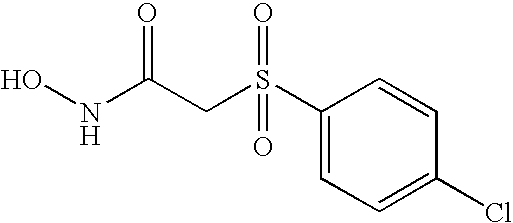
C1(S(CC(NO)=O)(=O)=O)=CC=C(Cl)C=C1
